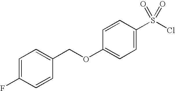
C1=C(F)C=CC(COC2=CC=C(S(Cl)(=O)=O)C=C2)=C1
